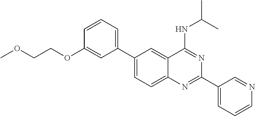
C1(C2=CC=C3C(=C2)C(NC(C)C)=NC(C2=CC=CN=C2)=N3)=CC=CC(OCCOC)=C1
